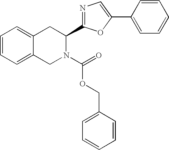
C1=CC=C2C(=C1)CC(C1=NC=C(C3=CC=CC=C3)O1)N(C(OCC1=CC=CC=C1)=O)C2
